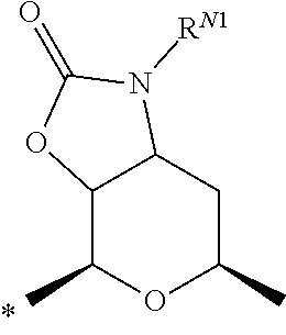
C12C(C)OC(C)CC1N([RN1])C(=O)O2
